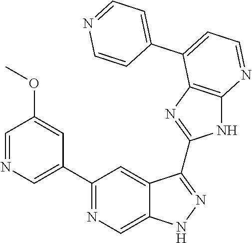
C1(C2=NC=C3C(=C2)C(C2=NC4=C(N2)N=CC=C4C2=CC=NC=C2)=NN3)=CN=CC(OC)=C1
